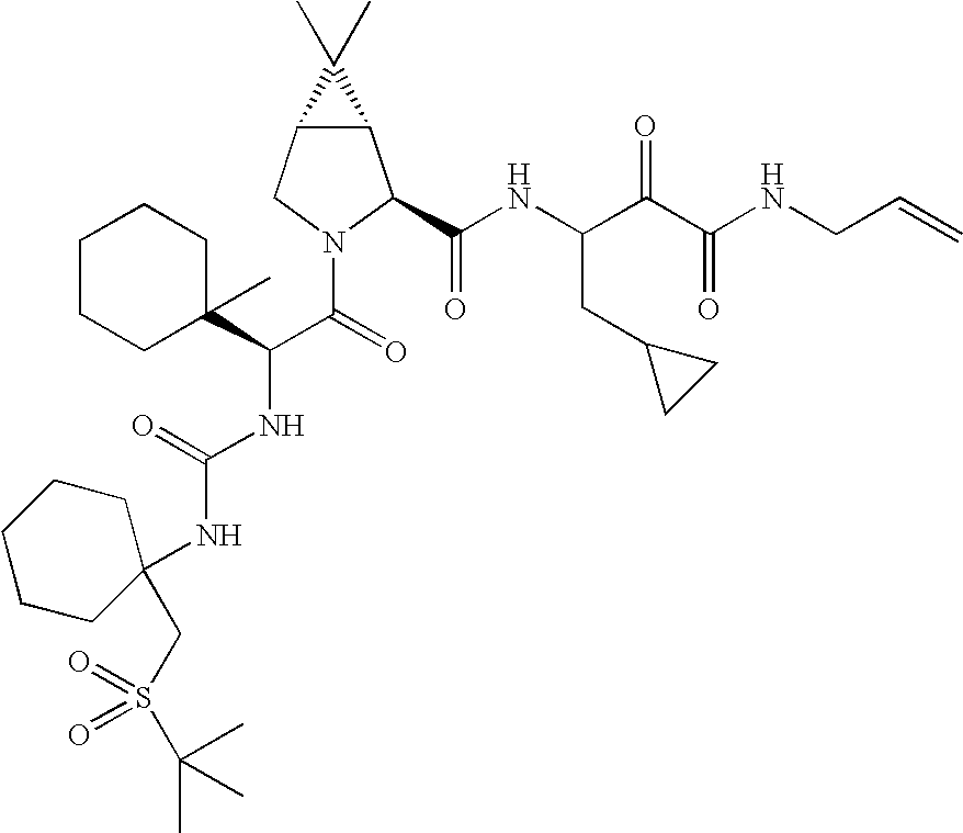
C12C(CN(C(C(NC(=O)NC3(CS(=O)(=O)C(C)(C)C)CCCCC3)C3(C)CCCCC3)=O)C1C(NC(C(C(NCC=C)=O)=O)CC1CC1)=O)C2(C)C
